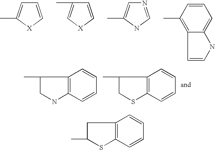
C1=C[X]C(C)=C1.C1=C[X]C=C1C.N1=CNC(C)=C1.C1(C)=C2C=CNC2=CC=C1.C1=CC=CC2=C1NCC2C.C1=CC=CC2=C1SCC2C.C1=CC=CC2=C1SC(C)C2
